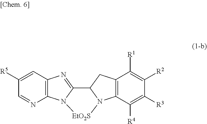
C12=C(C=C([R5])C=N1)N=C1N2[EtO2S]N2C1CC1=C2C([R4])=C([R3])C([R2])=C1[R1]
